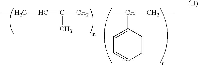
C(=C(CC(CC)C1=CC=CC=C1)C)CC
